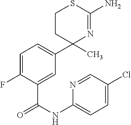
C1=C(F)C(C(=O)NC2=CC=C(Cl)C=N2)=CC(C2(C)N=C(N)SCC2)=C1
